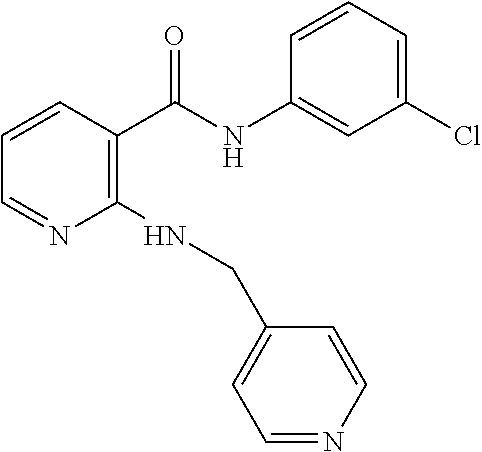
C1(NCC2=CC=NC=C2)=C(C(NC2=CC(Cl)=CC=C2)=O)C=CC=N1
